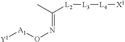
C([L2][L3][L4][X1])(C)=NO[A1][Y1]
